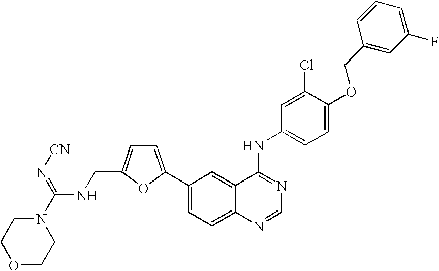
N1(C(NCC2=CC=C(C3=CC=C4C(=C3)C(NC3=CC=C(OCC5=CC(F)=CC=C5)C(Cl)=C3)=NC=N4)O2)=N[CN])CCOCC1
